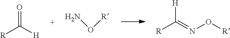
O=C([H])[R].[H]C(=NO[R])[R].NO[R]
